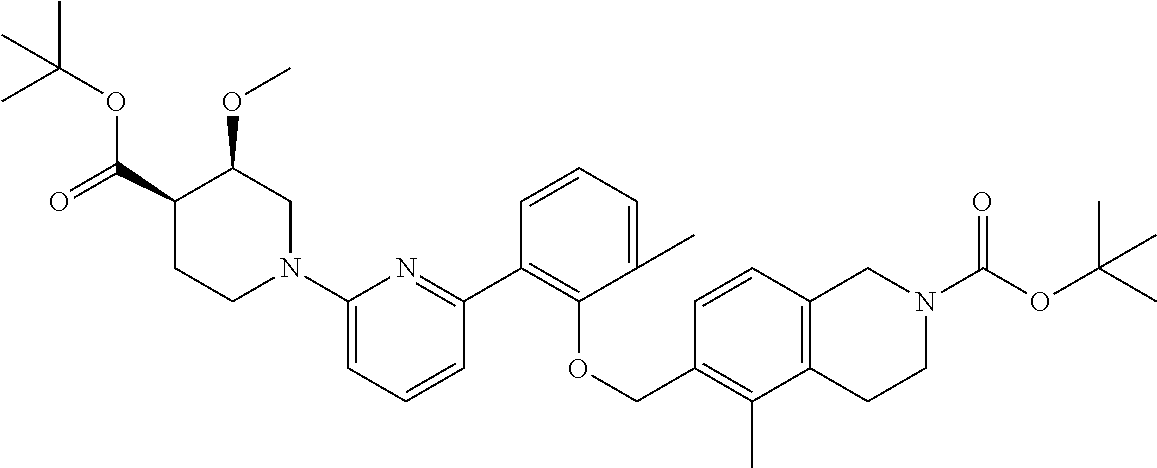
C1(N2CC(OC)C(C(=O)OC(C)(C)C)CC2)=CC=CC(C2=C(OCC3=C(C)C4=C(C=C3)CN(C(=O)OC(C)(C)C)CC4)C(C)=CC=C2)=N1
